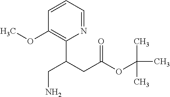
C1=CC=NC(C(CC(OC(C)(C)C)=O)CN)=C1OC
